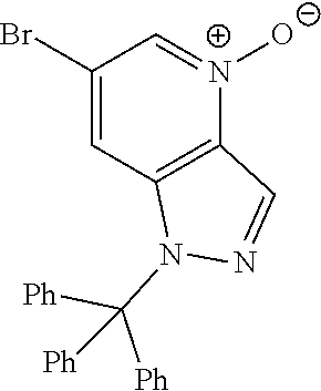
C1(Br)=CC2=C([N+]([O-])=C1)C=NN2C([Ph])([Ph])[Ph]
